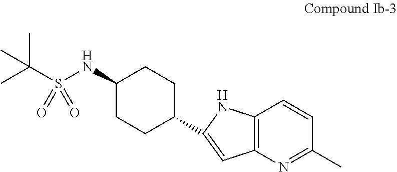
C1(NS(C(C)(C)C)(=O)=O)CCC(C2=CC3=C(C=CC(C)=N3)N2)CC1
